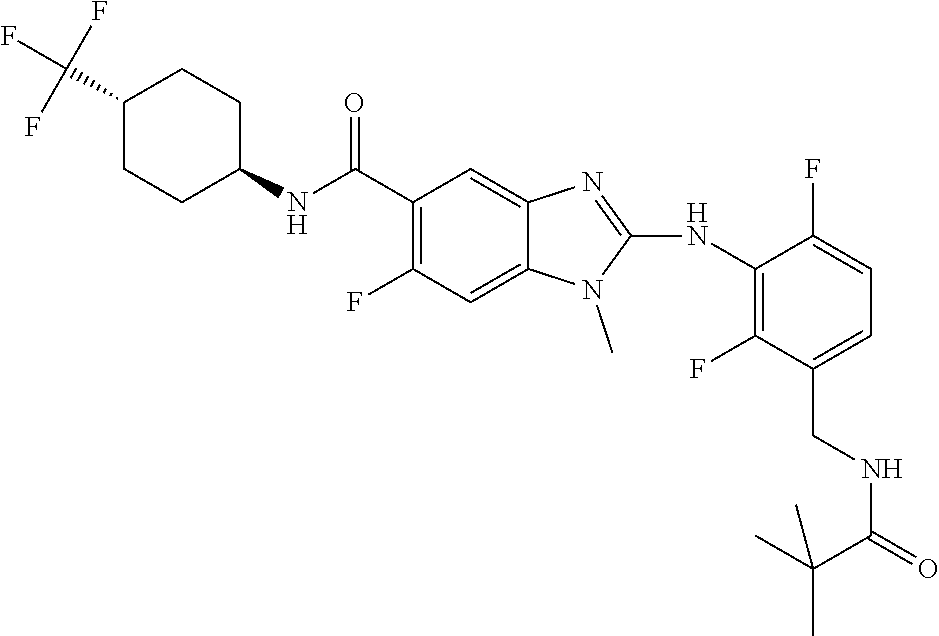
C1(C(F)(F)F)CCC(NC(C2=C(F)C=C3C(=C2)N=C(NC2=C(F)C(CNC(=O)C(C)(C)C)=CC=C2F)N3C)=O)CC1
